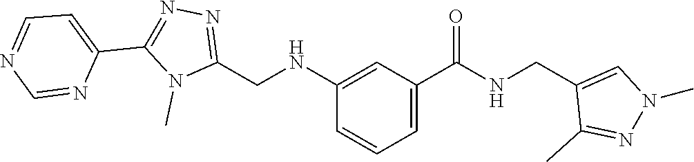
C1(NCC2=NN=C(C3=CC=NC=N3)N2C)=CC(C(NCC2=CN(C)N=C2C)=O)=CC=C1
